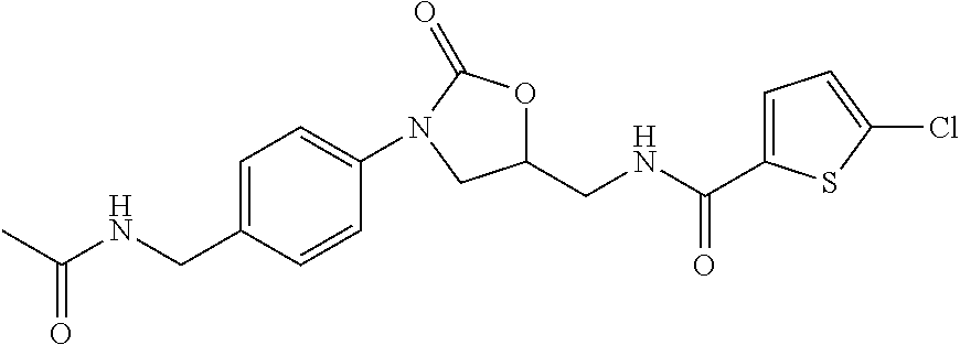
C1=C(CNC(C)=O)C=CC(N2C(=O)OC(CNC(=O)C3=CC=C(Cl)S3)C2)=C1
